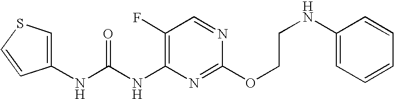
C1(F)=C(NC(NC2=CSC=C2)=O)N=C(OCCNC2=CC=CC=C2)N=C1
